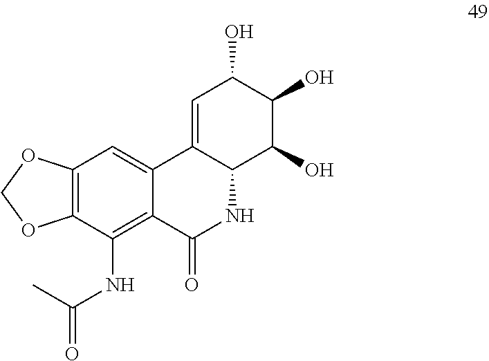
C12=C(C(NC(=O)C)=C3C(=C1)C1=CC(O)C(O)C(O)C1NC3=O)OCO2
